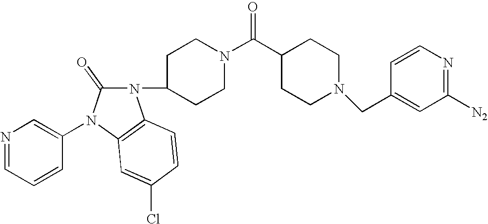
N1(C2CCN(C(=O)C3CCN(CC4=CC([N2])=NC=C4)CC3)CC2)C(=O)N(C2=CN=CC=C2)C2=C1C=CC(Cl)=C2
